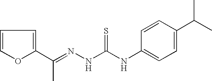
C1=COC(C(=NNC(NC2=CC=C(C(C)C)C=C2)=S)C)=C1
